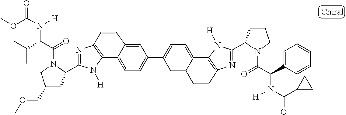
C12=C(N=C(C3CC(COC)CN3C(=O)C(C(C)C)N([H])C(OC)=O)N1[H])C=CC1=CC(C3=CC=C4C5=C(N=C(C6CCCN6C(=O)C(C6=CC=CC=C6)N([H])C(C6CC6)=O)N5[H])C=CC4=C3)=CC=C21
